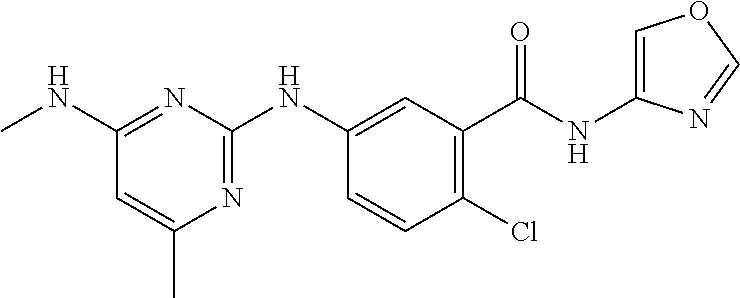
C1(C(NC2=COC=N2)=O)=C(Cl)C=CC(NC2=NC(C)=CC(NC)=N2)=C1
